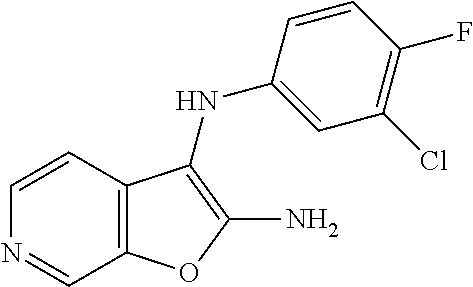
C12=C(C(NC3=CC(Cl)=C(F)C=C3)=C(N)O1)C=CN=C2
